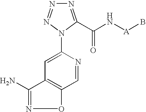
C1=NC(N2N=NN=C2C(N[A]B)=O)=CC2=C1ON=C2N
